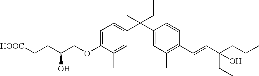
C1=C(OCC(O)CC[HOOC])C(C)=CC(C(C2=CC(C)=C(C=CC(CCC)(CC)O)C=C2)(CC)CC)=C1
